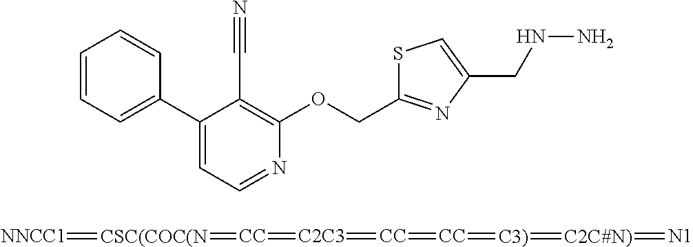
C1=CC=C(C2=CC=NC(OCC3=NC(CNN)=CS3)=C2C#N)C=C1.[NNCC1]=[CSC(COC(N]=[CC]=[C2C3]=[CC]=[CC]=[C3)]=[C2C#N)]=[N1]
